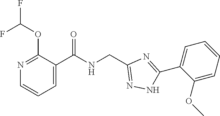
C1=CC=C(C(=O)NCC2=NNC(C3=CC=CC=C3OC)=N2)C(OC(F)F)=N1
